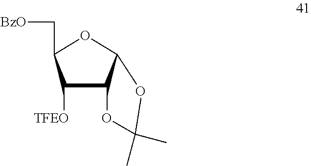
C1([TFEO])C2C(OC1C[BzO])OC(C)(C)O2
